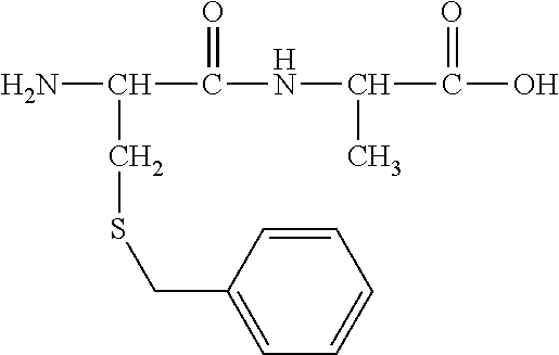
NC(C(NC(C(O)=O)C)=O)CSCC1=CC=CC=C1
